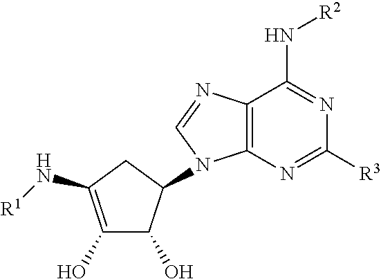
C12=C(N=C([R3])N=C1N[R2])N(C1CC(N[R1])=C(O)C1O)C=N2
